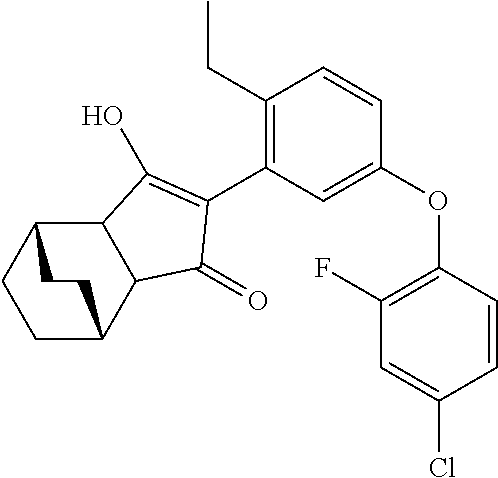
C1(CC)=C(C2=C(O)C3C(C2=O)C2CCC3CC2)C=C(OC2=C(F)C=C(Cl)C=C2)C=C1
